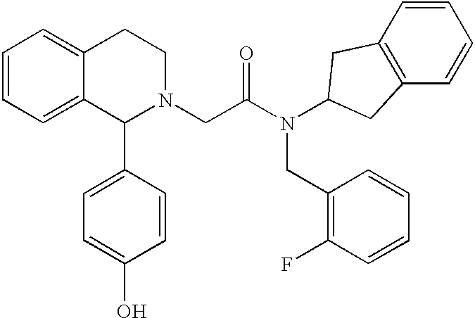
C1=CC=C2C(=C1)CCN(CC(N(CC1=C(F)C=CC=C1)C1CC3=C(C=CC=C3)C1)=O)C2C1=CC=C(O)C=C1
